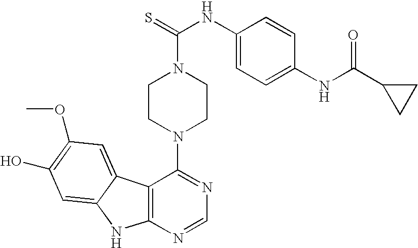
C12=C(N=CN=C1N1CCN(C(=S)NC3=CC=C(NC(C4CC4)=O)C=C3)CC1)NC1=CC(O)=C(OC)C=C21
